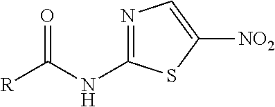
O=C(NC1=NC=C([NO2])S1)[R]
